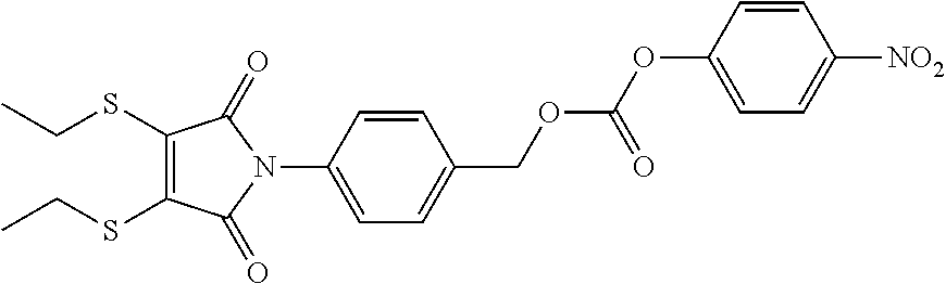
CCSC1=C(SCC)C(=O)N(C2=CC=C(COC(OC3=CC=C([NO2])C=C3)=O)C=C2)C1=O
